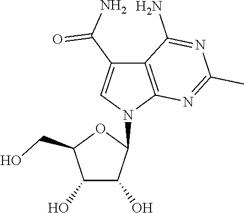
C1(O)C(O)C(N2C3=C(C(C(N)=O)=C2)C(N)=NC(C)=N3)OC1CO
